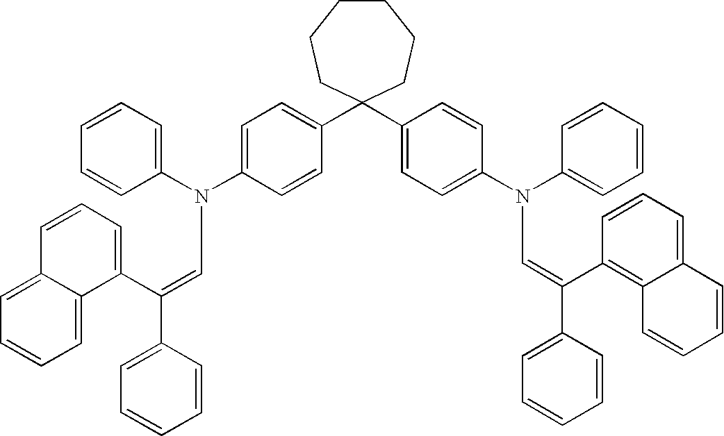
C1=CC=C(N(C2=CC=C(C3(C4=CC=C(N(C5=CC=CC=C5)C=C(C5=C6C(=CC=C5)C=CC=C6)C5=CC=CC=C5)C=C4)CCCCCC3)C=C2)C=C(C2=CC=CC=C2)C2=CC=CC3=CC=CC=C23)C=C1
